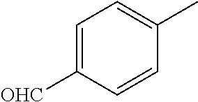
C1=C([OHC])C=CC(C)=C1
